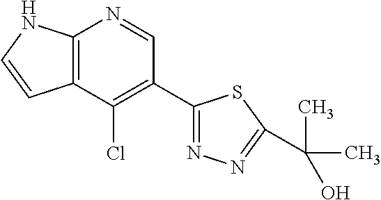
C12=C(C(Cl)=C(C3=NN=C(C(O)(C)C)S3)C=N1)C=CN2
